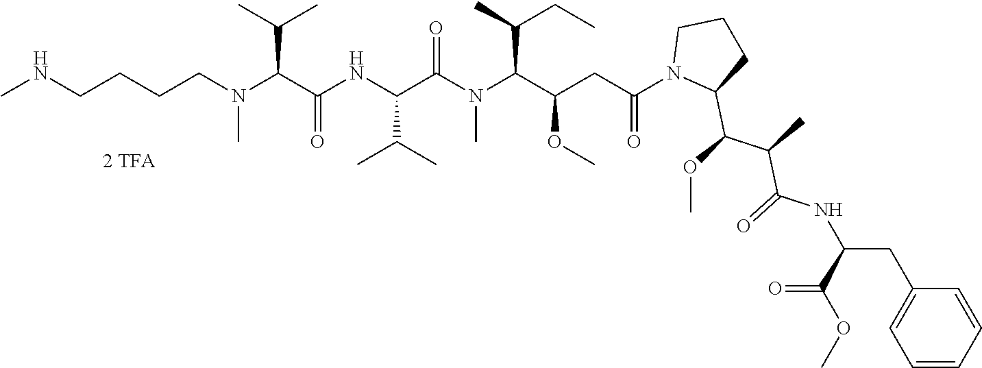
N(CCCCN(C(C(C)C)C(NC(C(=O)N(C(C(C)CC)C(CC(N1C(C(OC)C(C)C(=O)NC(CC2=CC=CC=C2)C(OC)=O)CCC1)=O)OC)C)C(C)C)=O)C)C
